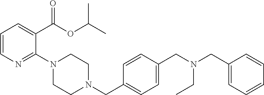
C1=CN=C(N2CCN(CC3=CC=C(CN(CC4=CC=CC=C4)CC)C=C3)CC2)C(C(OC(C)C)=O)=C1
